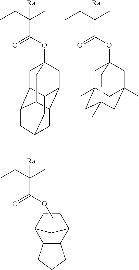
CCC(C)(C(OC12CC3C4C(C5C(C1)C3CC(C4)C5)C2)=O)[Ra].CCC(C)(C(OC12CC3(C)CC(C)(CC(C)(C1)C3)C2)=O)[Ra].CCC(C)(C(=O)OC)[Ra].C12C(C3CCC1C3)CCC2
